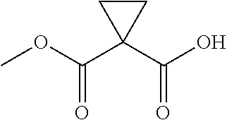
C(=O)(OC)C1(C(O)=O)CC1
